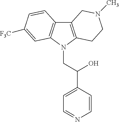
C12=C(N(CC(C3=CC=NC=C3)O)C3=C1C=CC([F3C])=C3)CCN(C)C2
